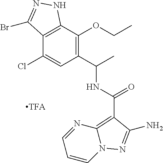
C1=NC2=C(C(=O)NC(C)C3=C(OCC)C4=C(C(Cl)=C3)C(Br)=NN4)C(N)=NN2C=C1
